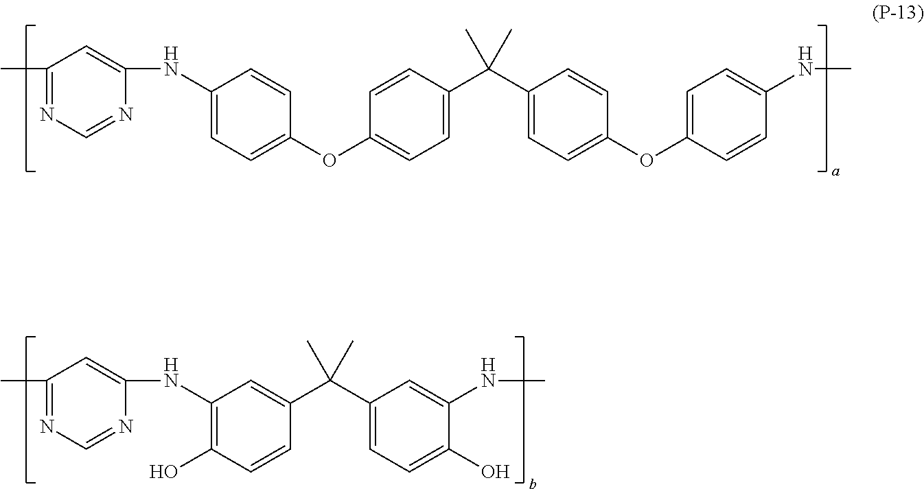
C1(C)=NC=NC(NC2=CC=C(OC3=CC=C(C(C4=CC=C(OC5=CC=C(NC)C=C5)C=C4)(C)C)C=C3)C=C2)=C1.C1(C)=NC=NC(NC2=C(O)C=CC(C(C3=CC=C(O)C(NC)=C3)(C)C)=C2)=C1
